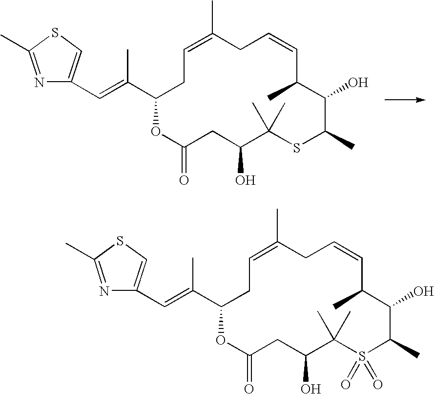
N1=C(C)SC=C1C=C(C1CC=C(C)CC=CC(C)C(O)C(C)SC(C)(C)C(O)CC(=O)O1)C.N1=C(C)SC=C1C=C(C1CC=C(C)CC=CC(C)C(O)C(C)S(=O)(=O)C(C)(C)C(O)CC(=O)O1)C
